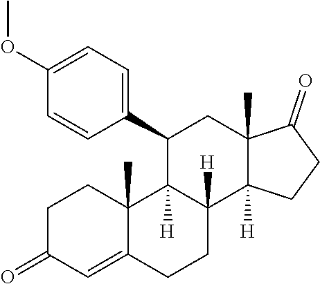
C1C(=O)C=C2C(C)(C1)C1([H])C([H])(CC2)C2([H])C(C)(CC1C1=CC=C(OC)C=C1)C(=O)CC2
